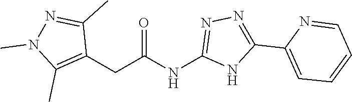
C(C(NC1=NN=C(C2=CC=CC=N2)N1)=O)C1=C(C)N(C)N=C1C
